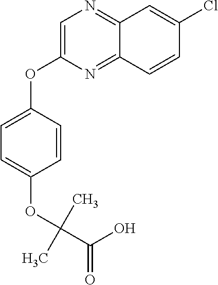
C1=C(OC2=CC=C(OC(C(=O)O)(C)C)C=C2)N=C2C(=N1)C=C(Cl)C=C2
